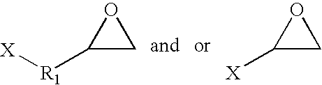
C1OC1[R1][X].C1OC1[X]
